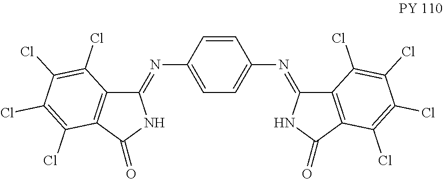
C1=CC(N=C2C3=C(C(=O)N2)C(Cl)=C(Cl)C(Cl)=C3Cl)=CC=C1N=C1C2=C(C(=O)N1)C(Cl)=C(Cl)C(Cl)=C2Cl
